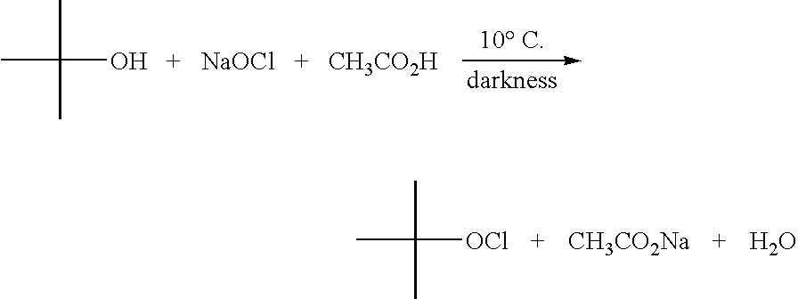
CC(C)(O)C.[NaOCl].[CH3CO2H].CC(C)([OCl])C.[CH3CO2Na].O
